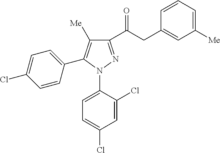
C1=C(Cl)C=CC(C2=C([Me])C(C(CC3=CC([Me])=CC=C3)=O)=NN2C2=CC=C(Cl)C=C2Cl)=C1
